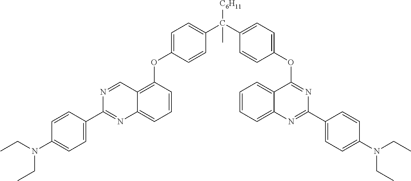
CCN(C1=CC=C(C2=NC3=CC=CC(OC4=CC=C(C(C5=CC=C(OC6=NC(C7=CC=C(N(CC)CC)C=C7)=NC7=CC=CC=C67)C=C5)([C6H11])C)C=C4)=C3C=N2)C=C1)CC
